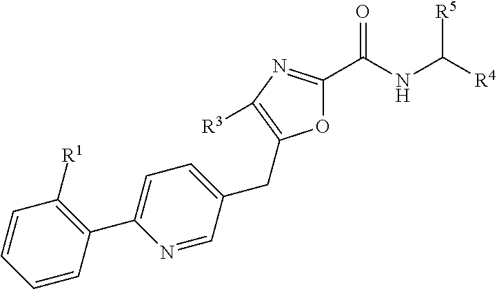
O1C(C(NC([R4])[R5])=O)=NC([R3])=C1CC1=CC=C(C2=C([R1])C=CC=C2)N=C1
